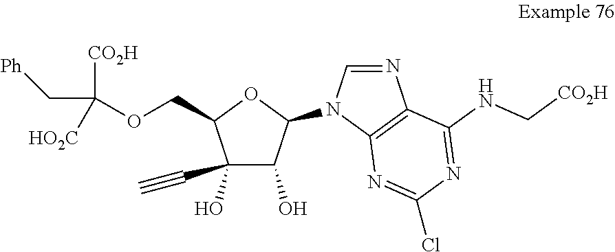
C1(O)(C#C)C(O)C(N2C=NC3=C2N=C(Cl)N=C3NC[CO2H])OC1COC([CO2H])(C[Ph])[HO2C]
